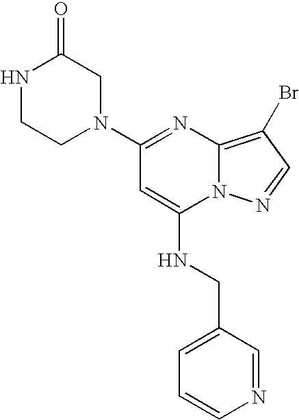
N1(C2=NC3=C(Br)C=NN3C(NCC3=CC=CN=C3)=C2)CC(=O)NCC1
